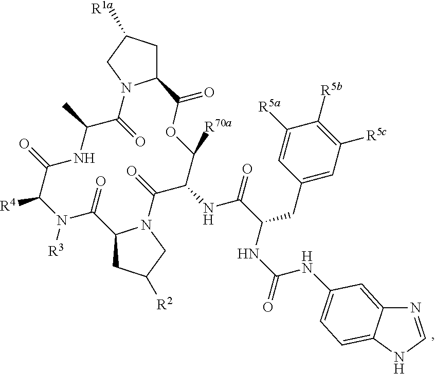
C12CC([R1a])CN1C(=O)C(C)NC(=O)C([R4])N([R3])C(=O)C1CC([R2])CN1C(=O)C(NC(=O)C(CC1=CC([R5c])=C([R5b])C([R5a])=C1)NC(NC1=CC=C3C(=C1)N=CN3)=O)C([R70a])OC2=O
